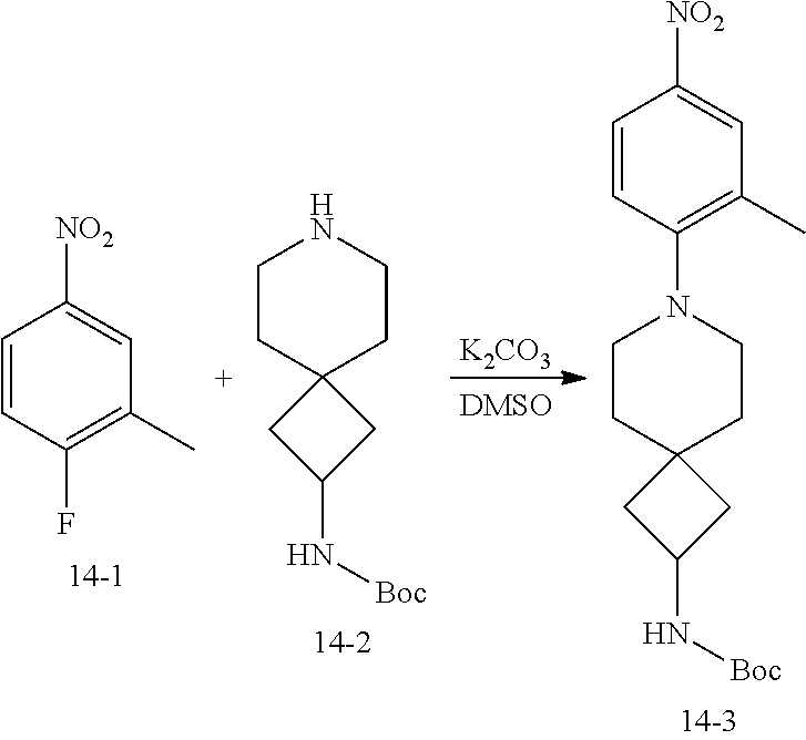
[K2CO3].C1CC2(CCN1C1=C(C)C=C([NO2])C=C1)CC(N[Boc])C2.C1=CC(F)=C(C)C=C1[NO2].C1CC2(CCN1)CC(N[Boc])C2
